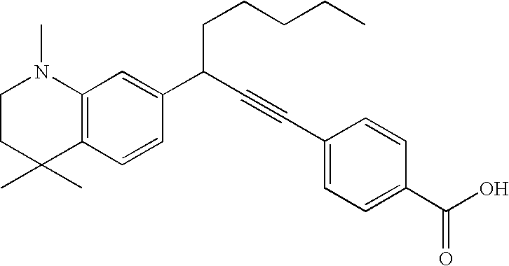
C1CC(C)(C)C2=C(N1C)C=C(C(C#CC1=CC=C(C(O)=O)C=C1)CCCCC)C=C2
